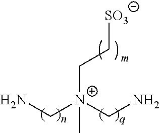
NC[N+](CN)(C)CC[SO3]
